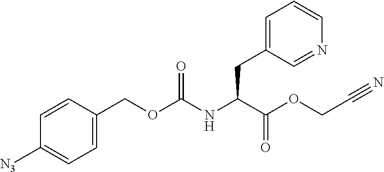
C1=CC(COC(NC(C(OCC#N)=O)CC2=CC=CN=C2)=O)=CC=C1[N3]
